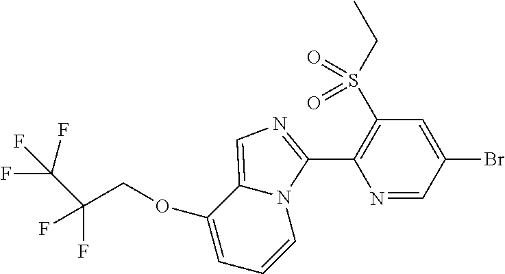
C(COC1=CC=CN2C1=CN=C2C1=C(S(CC)(=O)=O)C=C(Br)C=N1)(F)(F)C(F)(F)F
